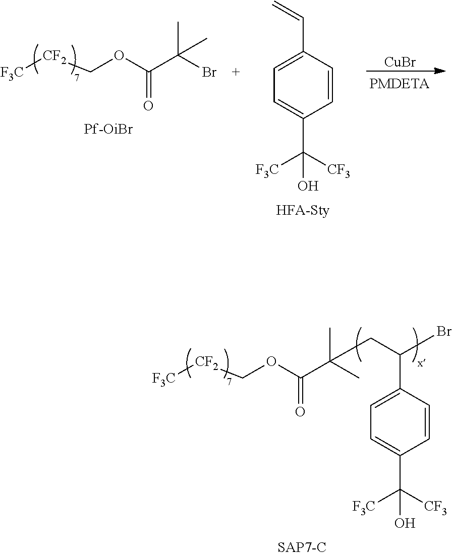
[F3C][CF2]COC(C(C)(C)CC(C1=CC=C(C([F3C])([CF3])O)C=C1)Br)=O.[F3C][CF2]COC(C(C)(Br)C)=O.C1=C(C=C)C=CC(C([F3C])([CF3])O)=C1.[CuBr]
